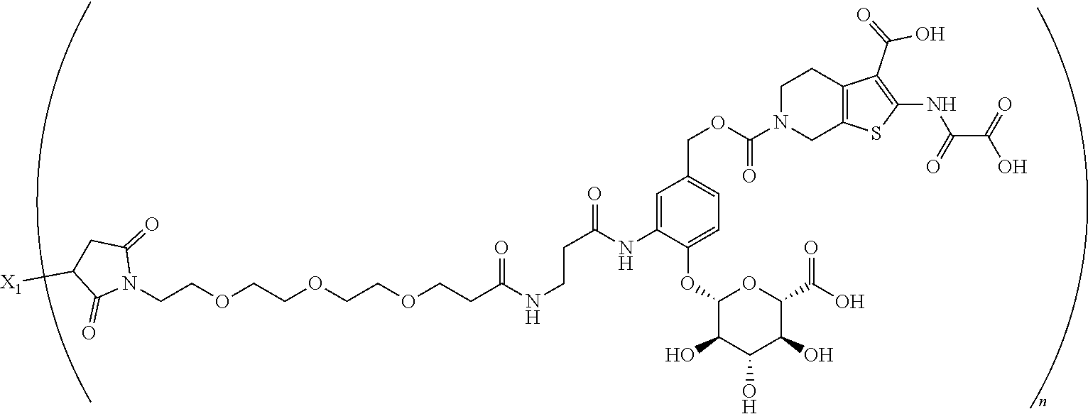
C(COCCOCCOCCC(NCCC(NC1=CC(COC(N2CC3=C(CC2)C(C(=O)O)=C(NC(C(=O)O)=O)S3)=O)=CC=C1OC1C(O)C(O)C(O)C(C(=O)O)O1)=O)=O)N1C(=O)CC([X1])C1=O
